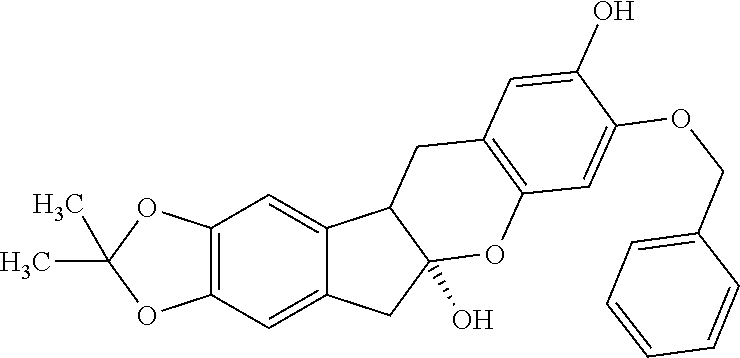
C12=C(C=C3C(=C1)C1C(O)(C3)OC3=C(C1)C=C(O)C(OCC1=CC=CC=C1)=C3)OC(C)(C)O2
